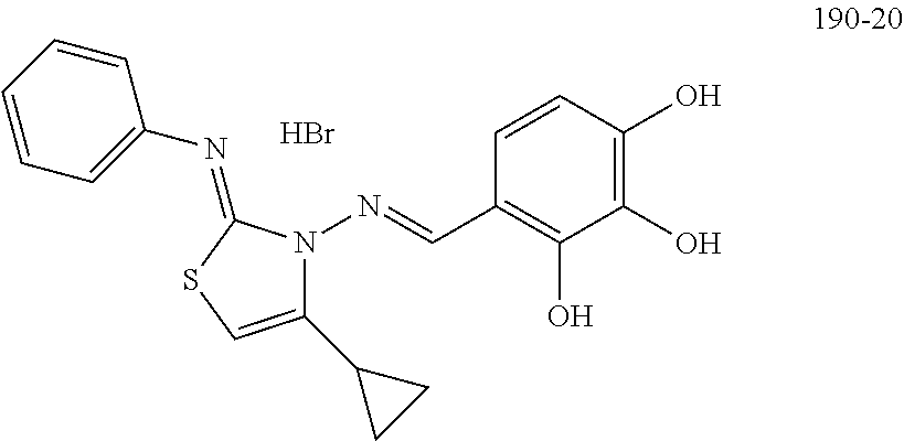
C1(C2CC2)=CSC(=NC2=CC=CC=C2)N1N=CC1=C(O)C(O)=C(O)C=C1.Br
